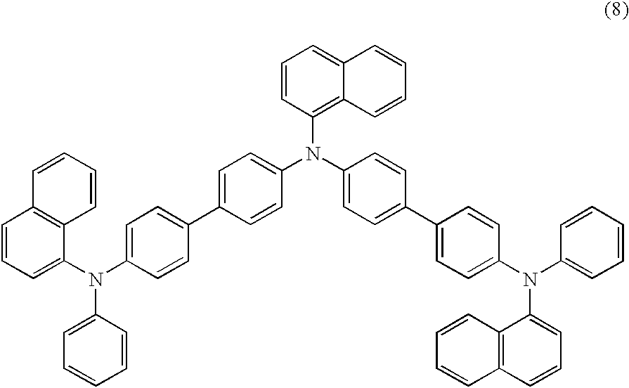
N(C1=CC=C(C2=CC=C(N(C3=CC=C(C4=CC=C(N(C5=CC=CC=C5)C5=CC=CC6=C5C=CC=C6)C=C4)C=C3)C3=C4C(=CC=C3)C=CC=C4)C=C2)C=C1)(C1=CC=CC=C1)C1=CC=CC2=C1C=CC=C2
